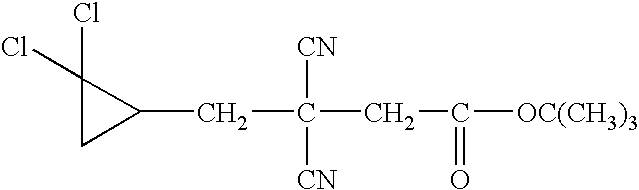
C(C([CN])([CN])CC(=O)[OC(CH3)3])C1C(Cl)(Cl)C1
